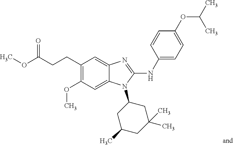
C(CCC1=C(OC)C=C2C(=C1)N=C(NC1=CC=C(OC(C)C)C=C1)N2C1CC(C)CC(C)(C)C1)(OC)=O
